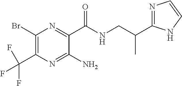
C1(Br)=C(C(F)(F)F)N=C(N)C(C(=O)NCC(C)C2=NC=CN2)=N1
